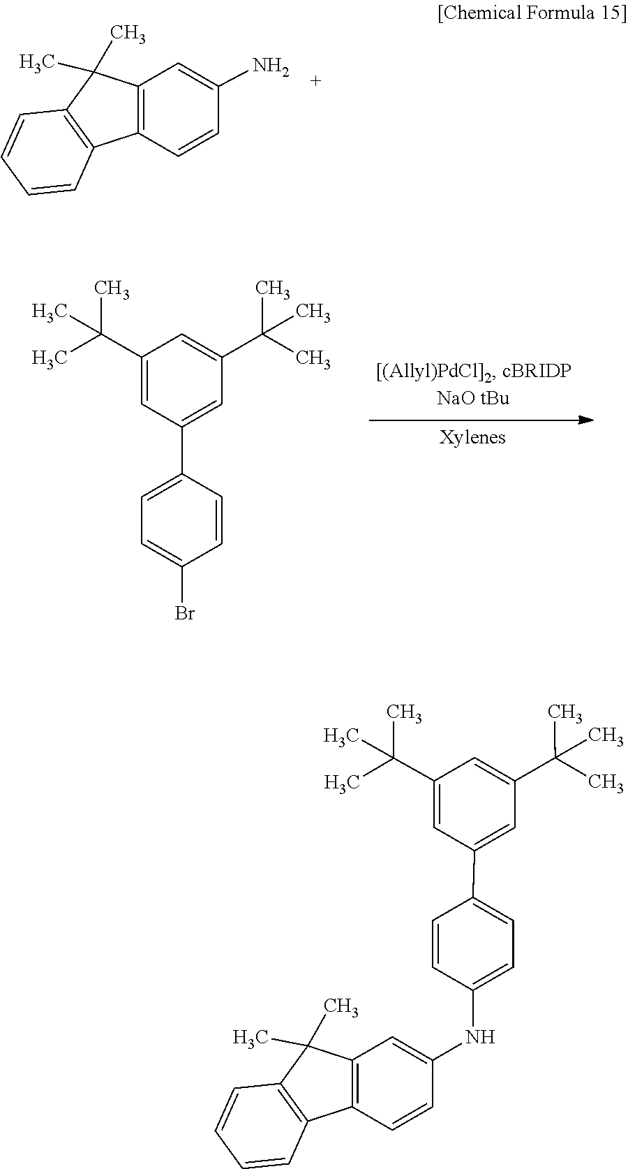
C12=C(C=CC(N)=C1)C1=C(C2(C)C)C=CC=C1.C1(C(C)(C)C)=CC(C2=CC=C(Br)C=C2)=CC(C(C)(C)C)=C1.C1(C(C)(C)C)=CC(C2=CC=C(NC3=CC4=C(C=C3)C3=C(C4(C)C)C=CC=C3)C=C2)=CC(C(C)(C)C)=C1
